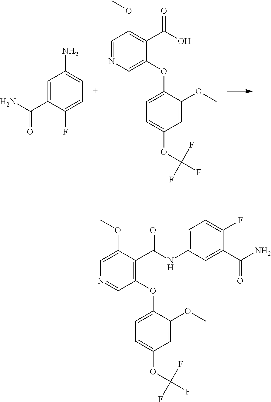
C1=C(OC)C(C(NC2=CC=C(F)C(C(N)=O)=C2)=O)=C(OC2=CC=C(OC(F)(F)F)C=C2OC)C=N1.C1=NC=C(OC2=CC=C(OC(F)(F)F)C=C2OC)C(C(O)=O)=C1OC.C1=C(C(N)=O)C(F)=CC=C1N
